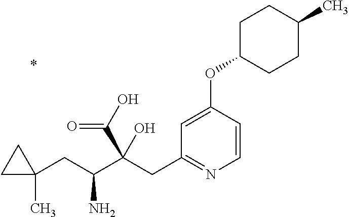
C1=CC(OC2CCC(C)CC2)=CC(CC(C(CC2(C)CC2)N)(C(O)=O)O)=N1
